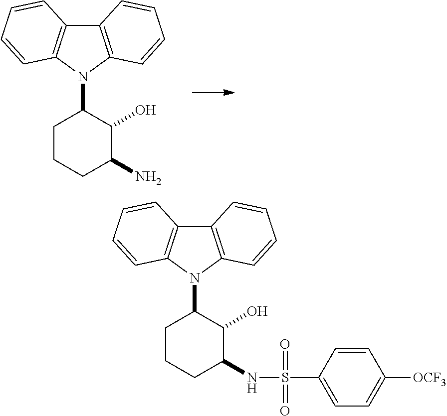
C12=C(N(C3CCCC(N)C3O)C3=C1C=CC=C3)C=CC=C2.C12=C(N(C3CCCC(NS(C4=CC=C([OCF3])C=C4)(=O)=O)C3O)C3=C1C=CC=C3)C=CC=C2
